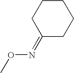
C1(=NOC)CCCCC1
